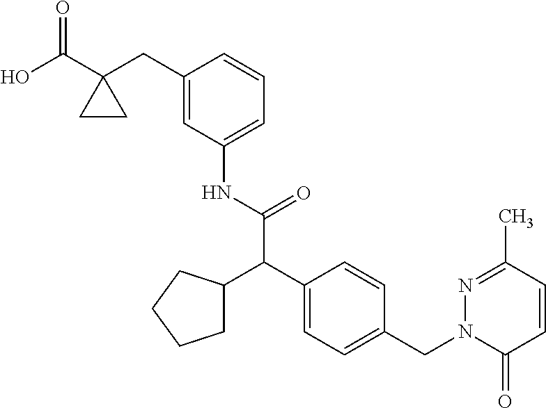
C1(C(O)=O)(CC2=CC(NC(C(C3=CC=C(CN4C(=O)C=CC(C)=N4)C=C3)C3CCCC3)=O)=CC=C2)CC1
